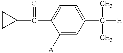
C1([A])=CC(C(C)(C)[H])=CC=C1C(=O)C1CC1
